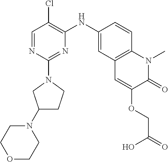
C1=NC(N2CC(N3CCOCC3)CC2)=NC(NC2=CC3=C(C=C2)N(C)C(=O)C(OCC(=O)O)=C3)=C1Cl
